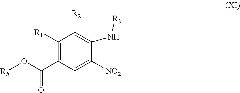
C1([R1])=C(C(O[Rb])=O)C=C([NO2])C(N[R3])=C1[R2]
